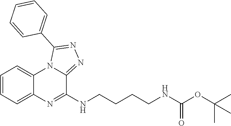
C1=CC=C2C(=C1)N1C(=NN=C1C1=CC=CC=C1)C(NCCCCNC(OC(C)(C)C)=O)=N2
